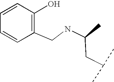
N(C(CC(C)C)C)CC1=C(O)C=CC=C1
